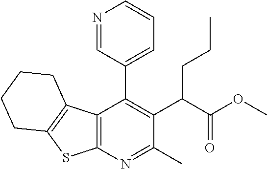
C12=C(N=C(C)C(C(C(OC)=O)CCC)=C1C1=CC=CN=C1)SC1=C2CCCC1
